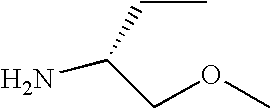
C(OC)C(N)CC
